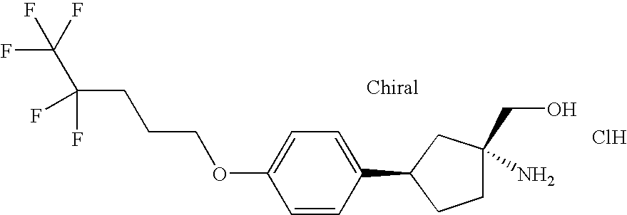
C1=CC(C2CCC(N)(CO)C2)=CC=C1OCCCC(F)(F)C(F)(F)F.Cl
